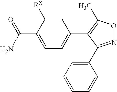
N1=C(C2=CC=CC=C2)C(C2=CC=C(C(N)=O)C([RX])=C2)=C(C)O1
